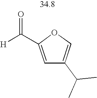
[H]C(C1=CC(C(C)C)=CO1)=O
